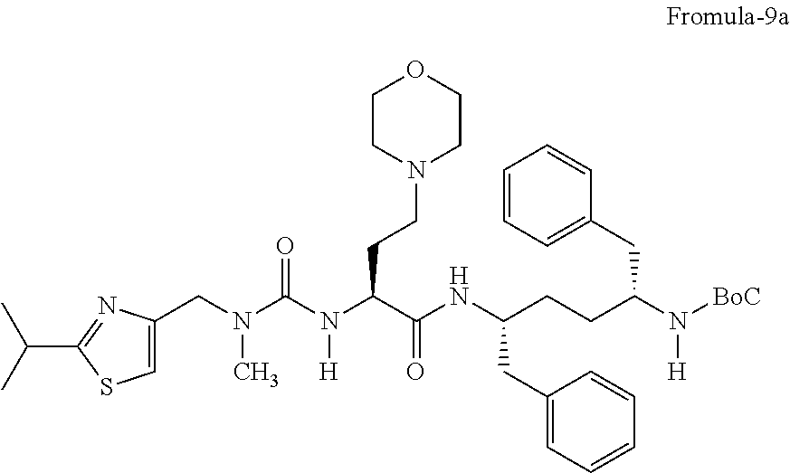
C1=C(CN(C(N(C(C(NC(CCC(N([H])[BoC])CC2=CC=CC=C2)CC2=CC=CC=C2)=O)CCN2CCOCC2)[H])=O)C)N=C(C(C)C)S1
